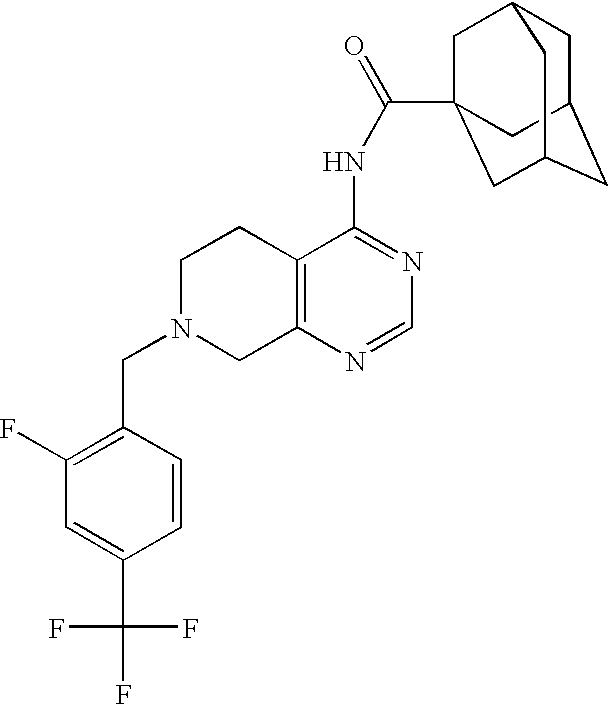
C1N(CC2=C(F)C=C(C(F)(F)F)C=C2)CC2=C(C1)C(NC(=O)C13CC4CC(CC(C1)C4)C3)=NC=N2
